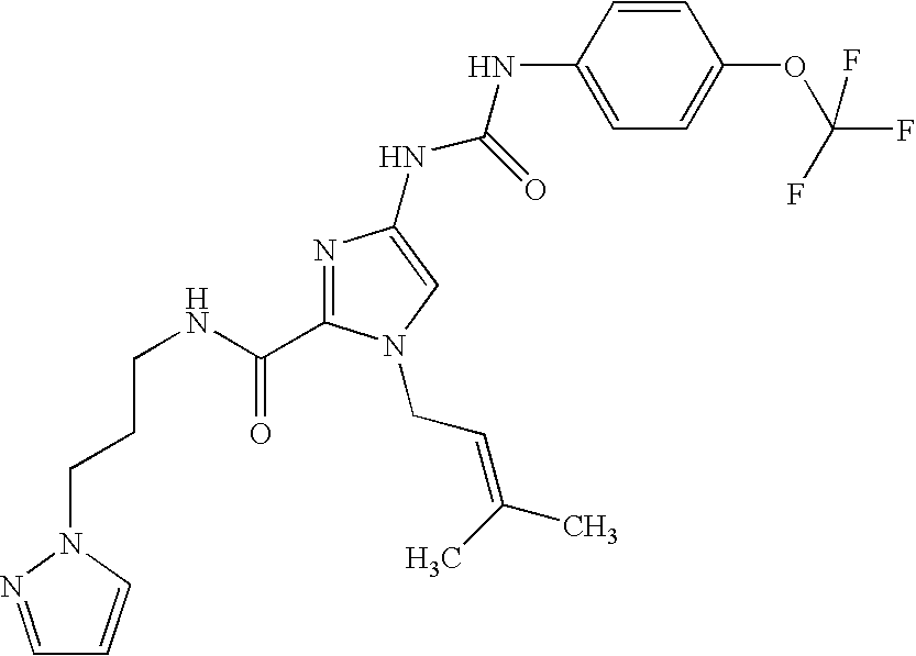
C(NC(=O)C1=NC(NC(NC2=CC=C(OC(F)(F)F)C=C2)=O)=CN1CC=C(C)C)CCN1C=CC=N1
